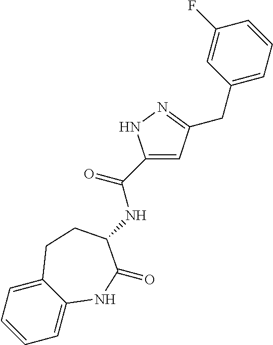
C1=C2C(=CC=C1)CCC(NC(C1=CC(CC3=CC=CC(F)=C3)=NN1)=O)C(=O)N2
